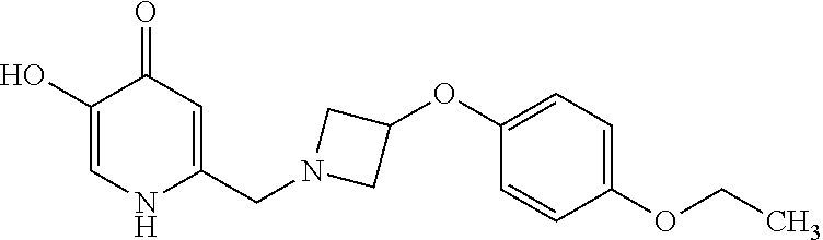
C1(O)=CNC(CN2CC(OC3=CC=C(OCC)C=C3)C2)=CC1=O
